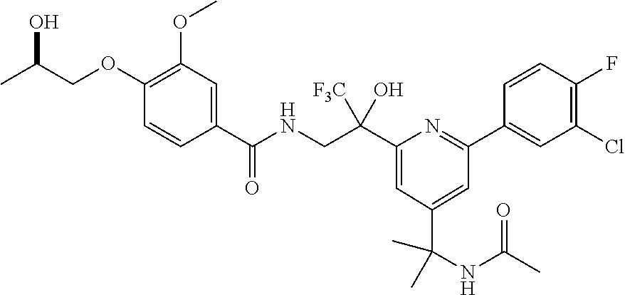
C1(C(NCC(C2=CC(C(C)(C)NC(C)=O)=CC(C3=CC(Cl)=C(F)C=C3)=N2)([F3C])O)=O)=CC(OC)=C(OCC(C)O)C=C1
